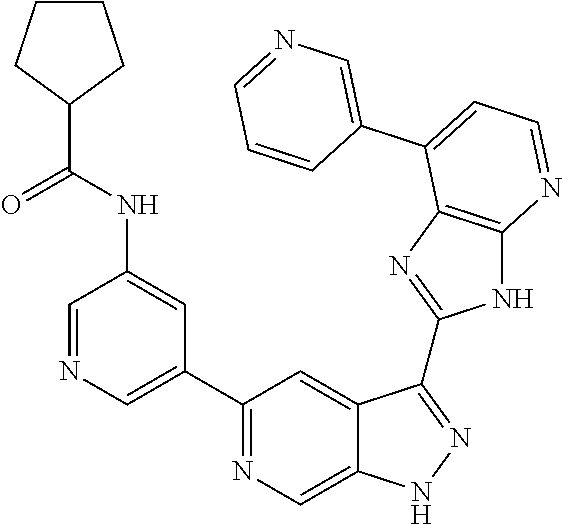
C1=NC=C(C2=NC=C3C(=C2)C(C2=NC4=C(N2)N=CC=C4C2=CN=CC=C2)=NN3)C=C1NC(C1CCCC1)=O
